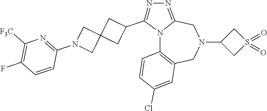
N12C3=C(CN(C4CS(=O)(=O)C4)CC1=NN=C2C1CC2(C1)CN(C1=NC([F3C])=C(F)C=C1)C2)C=C(Cl)C=C3
